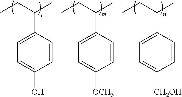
C1=CC(C(CC)C)=CC=C1O.C1=CC(C(CC)C)=CC=C1[OCH3].C1=CC(C(CC)C)=CC=C1[CH2OH]
